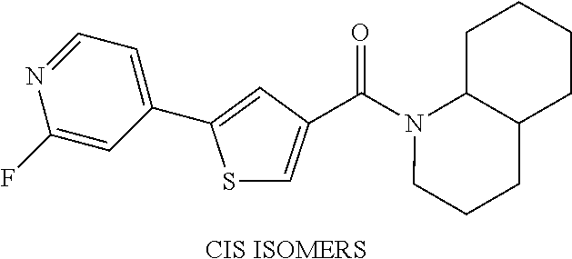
C1(C2=CC(C(N3CCCC4C3CCCC4)=O)=CS2)=CC=NC(F)=C1.[CIS ISOMERS]
